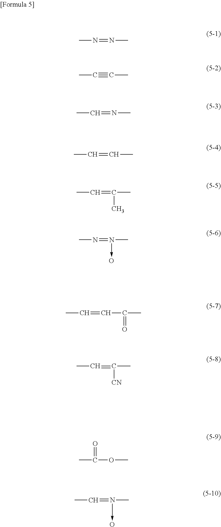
CN=NC.CC#CC.CC=NC.CC=CC.CC=C(C)C.CN=N(C)->O.CC=CC(C)=O.CC=C(C)[CN].CC(OC)=O.CC=N(C)->O
